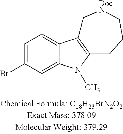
BrC1=CC=C2C(=C1)N(C)C1=C2C[BocN]CCC1
